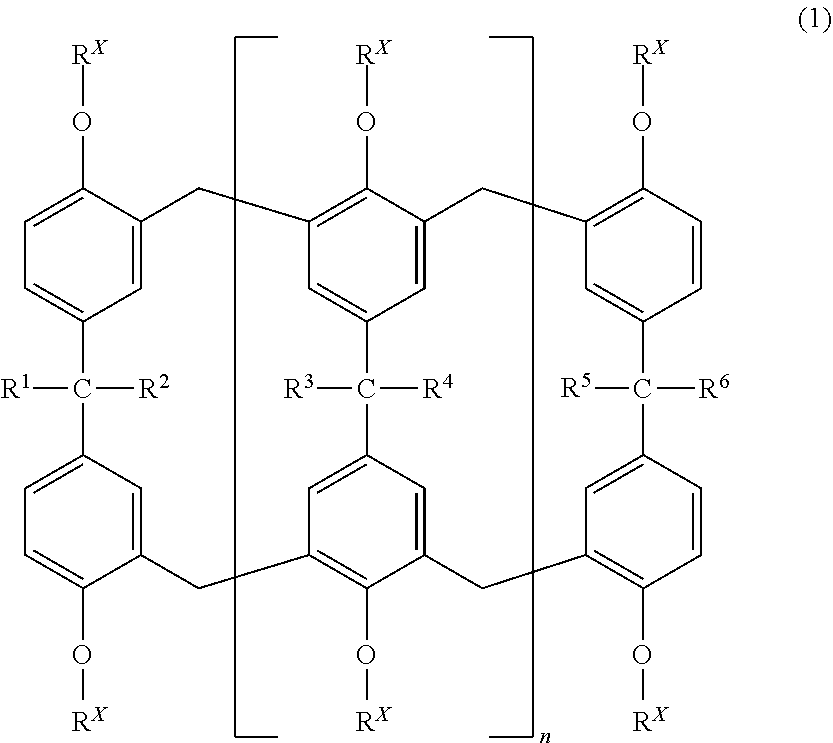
C1=C(O[RX])C2=CC(=C1)C([R2])([R1])C1=CC=C(O[RX])C(=C1)CC1=C(O[RX])C3=CC(=C1)C([R3])([R4])C1=CC(=C(O[RX])C(=C1)CC1=C(O[RX])C=CC(=C1)C([R5])([R6])C1=CC(=C(O[RX])C=C1)C3)C2
